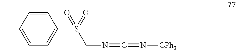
C1=CC(C)=CC=C1S(=O)(CN=C=N[CPh3])=O
